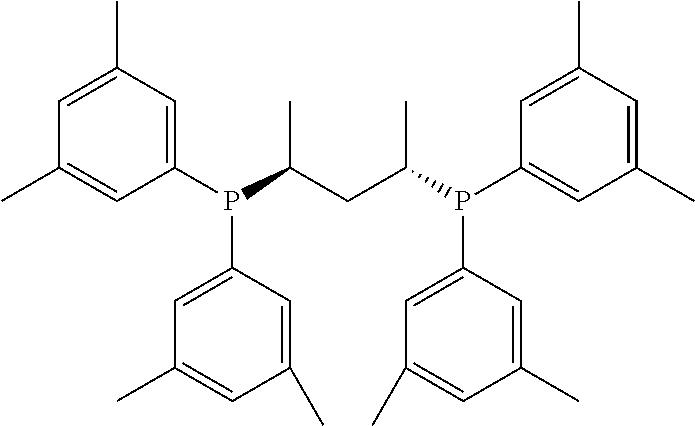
C1(C)=CC(P(C(CC(P(C2=CC(C)=CC(C)=C2)C2=CC(C)=CC(C)=C2)C)C)C2=CC(C)=CC(C)=C2)=CC(C)=C1
